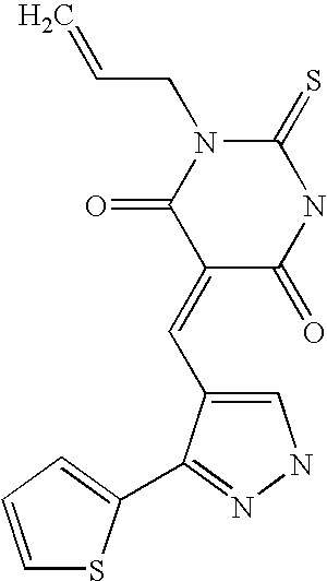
C1(=S)N(CC=C)C(=O)C(=CC2=CNN=C2C2=CC=CS2)C(=O)N1
